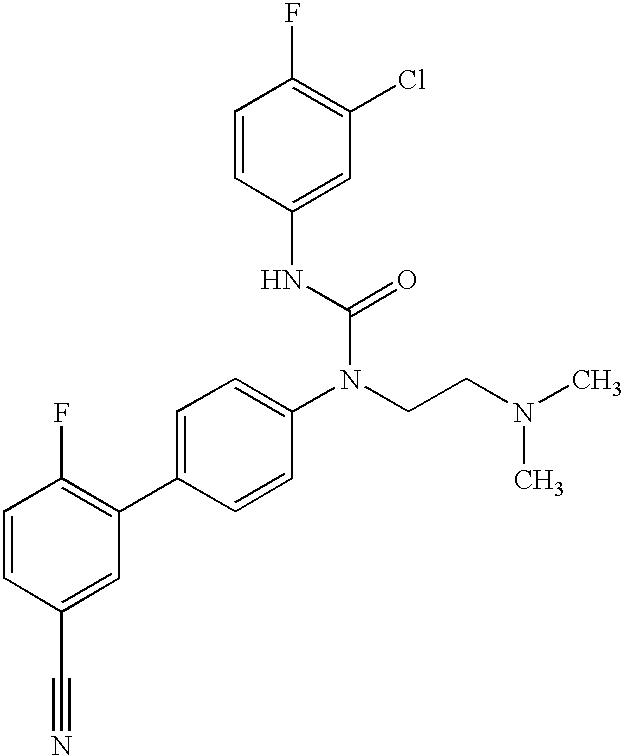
C1=CC(C#N)=CC(C2=CC=C(N(CCN(C)C)C(=O)NC3=CC(Cl)=C(F)C=C3)C=C2)=C1F
